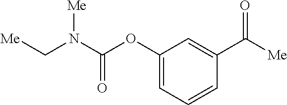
[Me]C(C1=CC(OC(N(C[Me])[Me])=O)=CC=C1)=O
